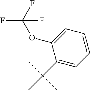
C1(OC(F)(F)F)=CC=CC=C1C(C)(C)C
